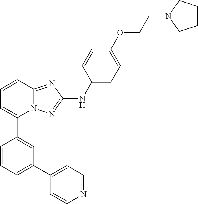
C1=CC2=NC(NC3=CC=C(OCCN4CCCC4)C=C3)=NN2C(C2=CC(C3=CC=NC=C3)=CC=C2)=C1
